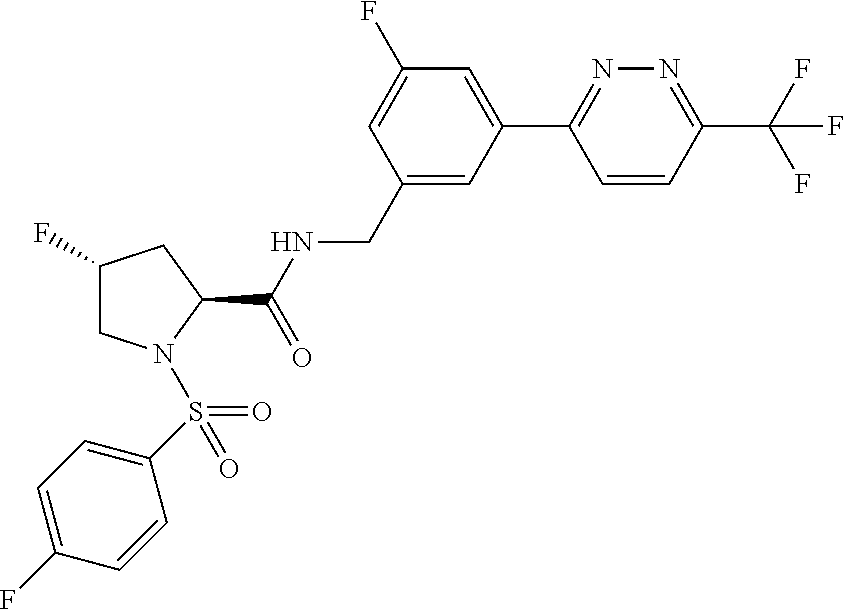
N1=C(C(F)(F)F)C=CC(C2=CC(F)=CC(CNC(C3CC(F)CN3S(=O)(C3=CC=C(F)C=C3)=O)=O)=C2)=N1
